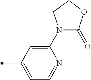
C1(N2C(=O)OCC2)=CC(C)=CC=N1
